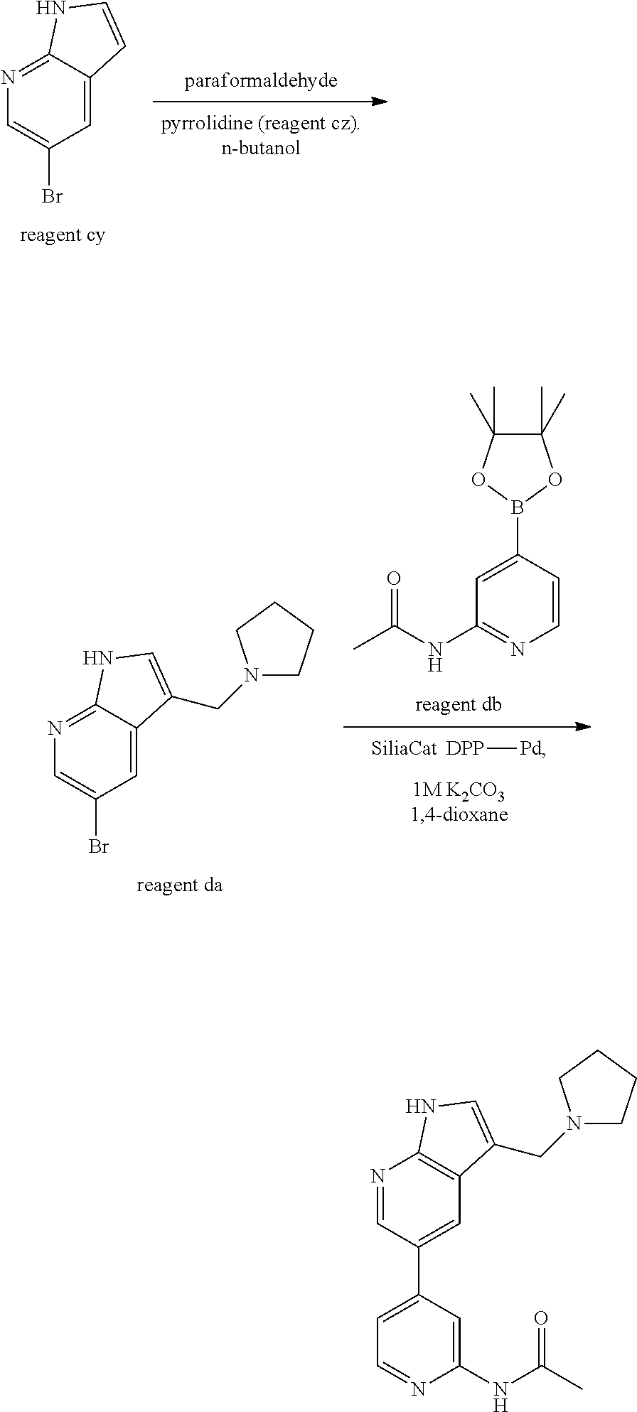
C1=C(Br)C=C2C(=N1)NC=C2.[DPP][Pd].C1=CN=C(NC(=O)C)C=C1B1OC(C)(C)C(C)(C)O1.C1=C(Br)C=C2C(=N1)NC=C2CN1CCCC1.C1=NC2=C(C=C1C1=CC=NC(NC(=O)C)=C1)C(CN1CCCC1)=CN2
